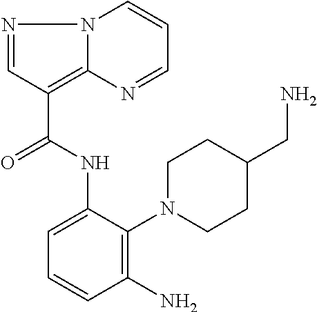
N1=CC(C(=O)NC2=CC=CC(N)=C2N2CCC(CN)CC2)=C2N1C=CC=N2
